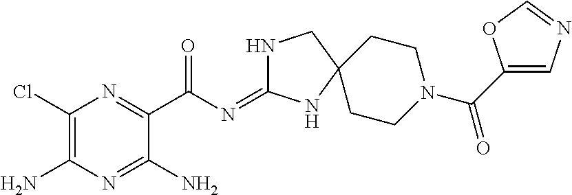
C1(Cl)=C(N)N=C(N)C(C(N=C2NCC3(N2)CCN(C(=O)C2=CN=CO2)CC3)=O)=N1
